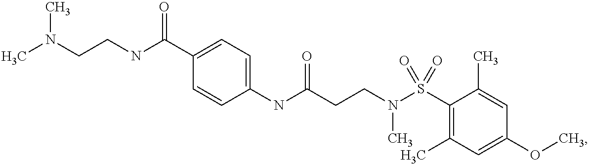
C1(NC(CCN(S(C2=C(C)C=C(OC)C=C2C)(=O)=O)C)=O)=CC=C(C(NCCN(C)C)=O)C=C1
